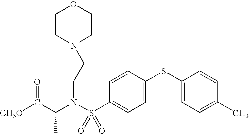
C(N(S(C1=CC=C(SC2=CC=C(C)C=C2)C=C1)(=O)=O)CCN1CCOCC1)(C([CH3O])=O)C
